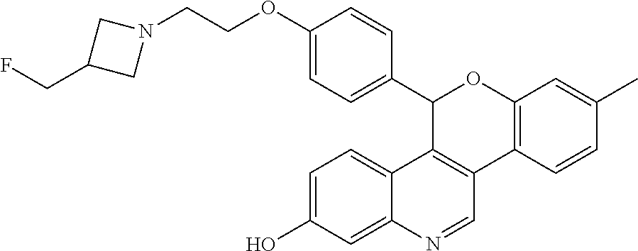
C1(OCCN2CC(CF)C2)=CC=C(C2C3=C(C4=C(O2)C=C(C)C=C4)C=NC2=CC(O)=CC=C32)C=C1
